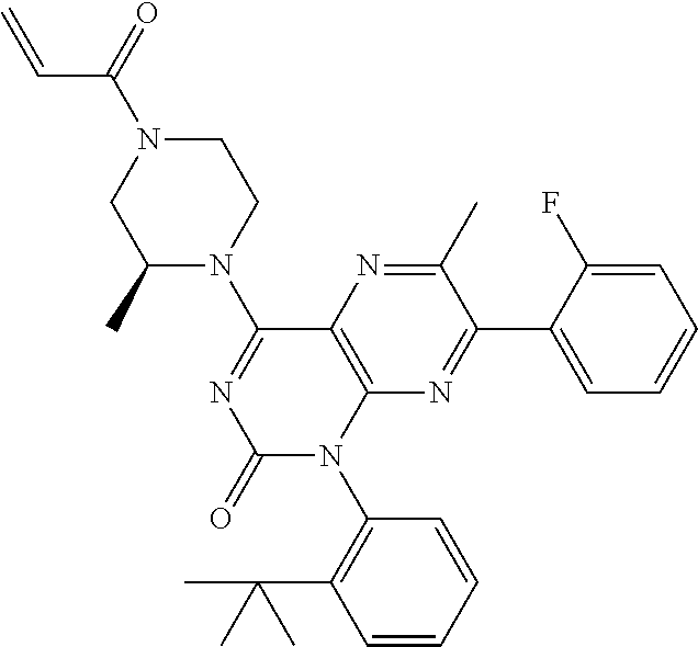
C1(C)N(C2=NC(=O)N(C3=C(C(C)(C)C)C=CC=C3)C3=C2N=C(C)C(C2=CC=CC=C2F)=N3)CCN(C(=O)C=C)C1
